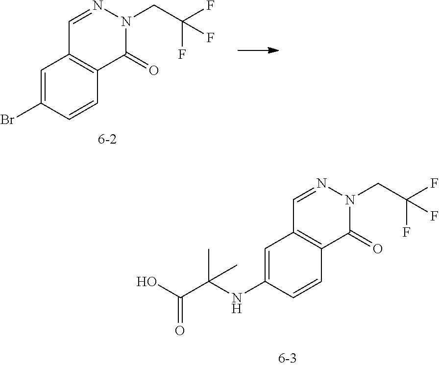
C1=C(NC(C(O)=O)(C)C)C=CC2=C1C=NN(CC(F)(F)F)C2=O.C1=C(Br)C=CC2=C1C=NN(CC(F)(F)F)C2=O
